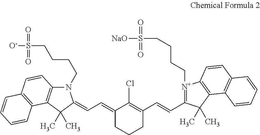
C1(=CC=C2N(CCCCS([O-])(=O)=O)C3=C(C2(C)C)C2=C(C=C3)C=CC=C2)CCCC(C=CC2=[N+](CCCCS([NaO])(=O)=O)C3=C(C2(C)C)C2=C(C=C3)C=CC=C2)=C1Cl
